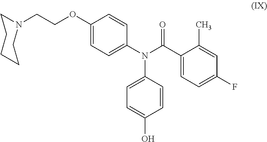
C1(OCCN2CCCCC2)=CC=C(N(C(C2=CC=C(F)C=C2C)=O)C2=CC=C(O)C=C2)C=C1
